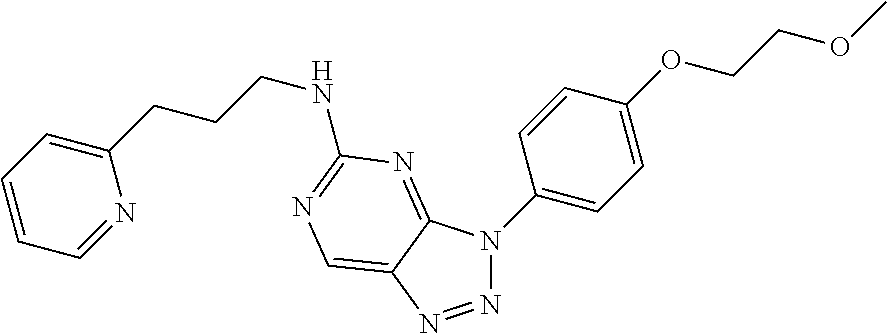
N1=NC2=CN=C(NCCCC3=CC=CC=N3)N=C2N1C1=CC=C(OCCOC)C=C1
